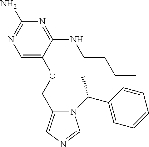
C1(COC2=CN=C(N)N=C2NCCCC)=CN=CN1C(C1=CC=CC=C1)C
